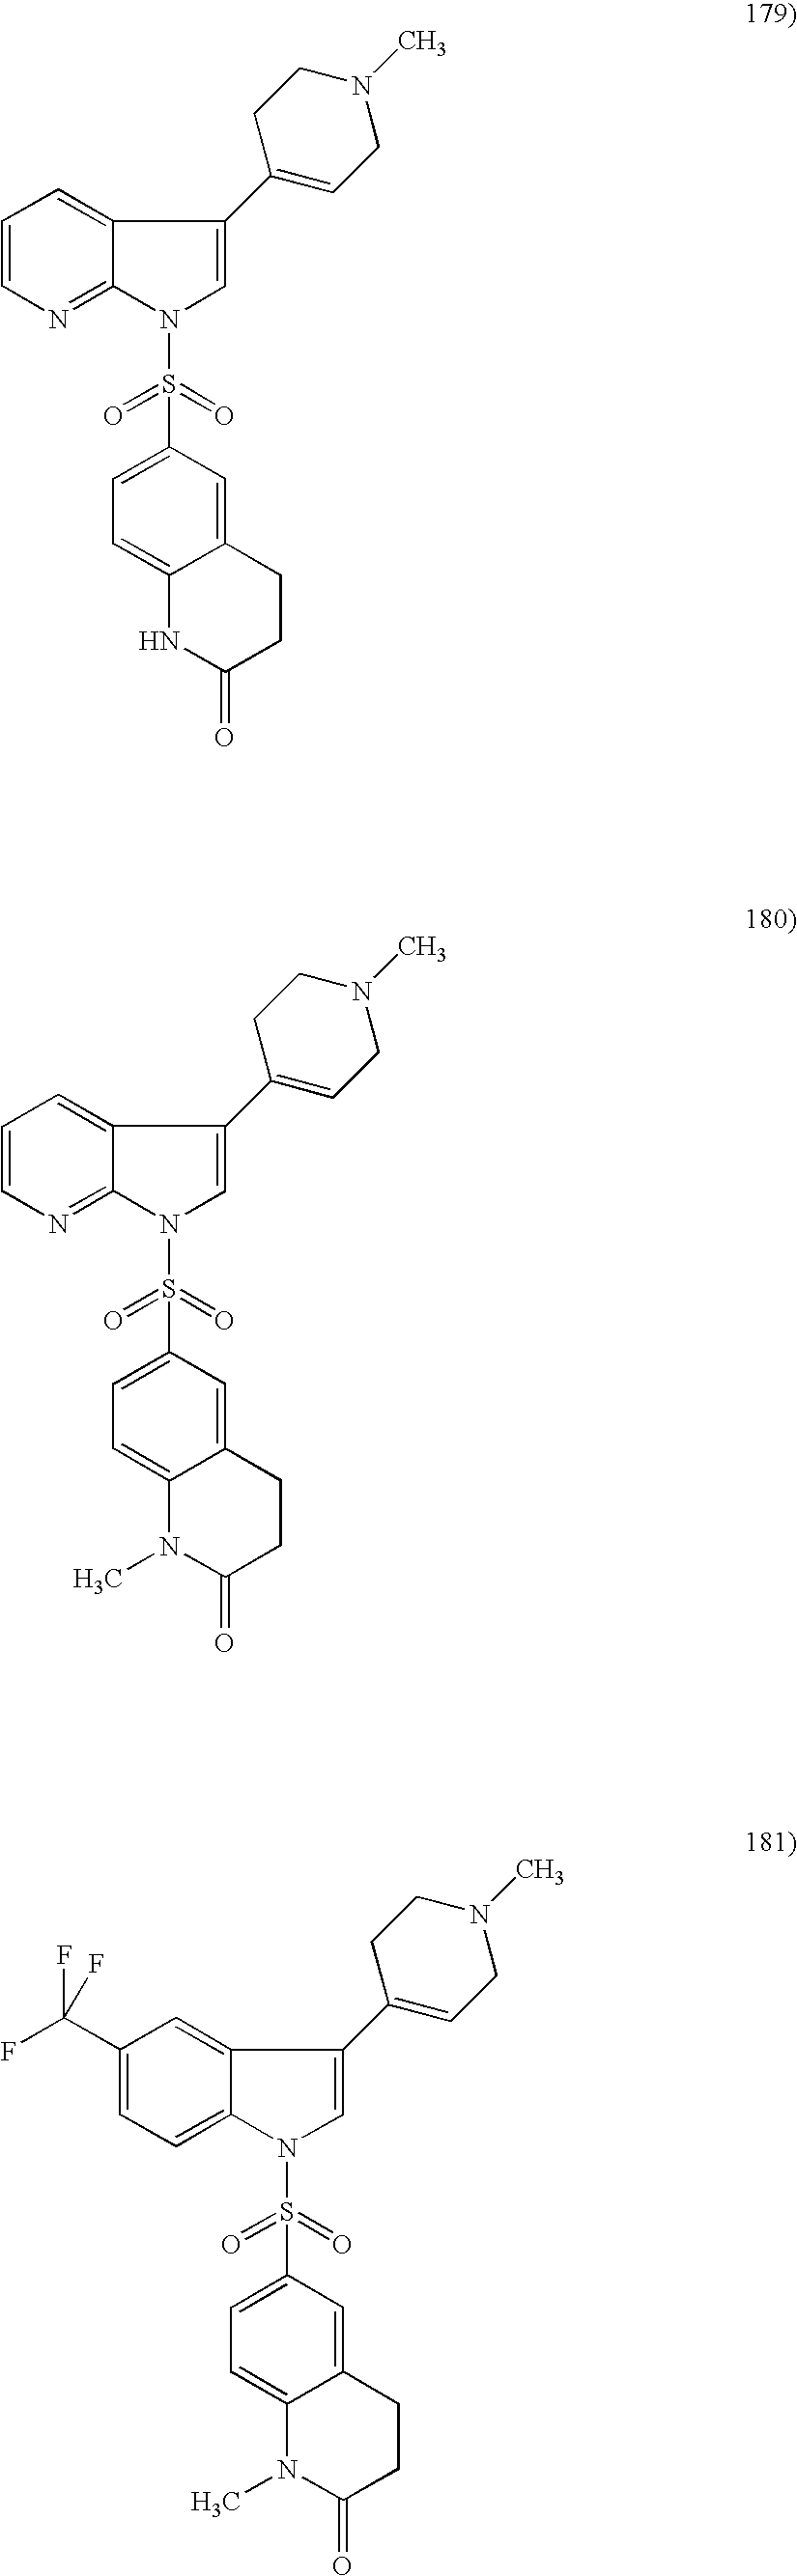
C1=CN=C2C(=C1)C(C1=CCN(C)CC1)=CN2S(=O)(=O)C1=CC=C2C(=C1)CCC(=O)N2.C1=CN=C2C(=C1)C(C1=CCN(C)CC1)=CN2S(=O)(=O)C1=CC=C2C(=C1)CCC(=O)N2C.C1(C(F)(F)F)=CC=C2C(=C1)C(C1=CCN(C)CC1)=CN2S(=O)(=O)C1=CC=C2C(=C1)CCC(=O)N2C
